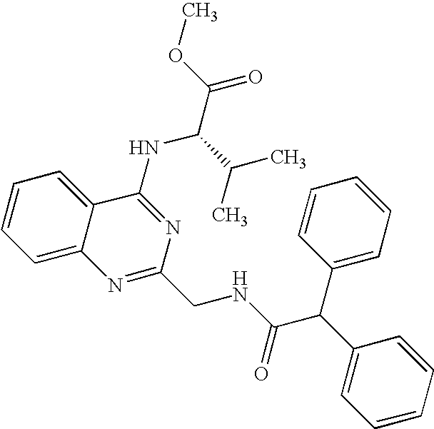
C12=CC=CC=C1C(NC(C(=O)OC)C(C)C)=NC(CNC(=O)C(C1=CC=CC=C1)C1=CC=CC=C1)=N2
